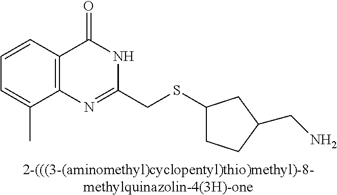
[2-(((3-(aminomethyl)cyclopentyl)thio)methyl)-8-methylquinazolin-4(3H)-one].C1=C(C)C2=C(C=C1)C(=O)NC(CSC1CCC(CN)C1)=N2
